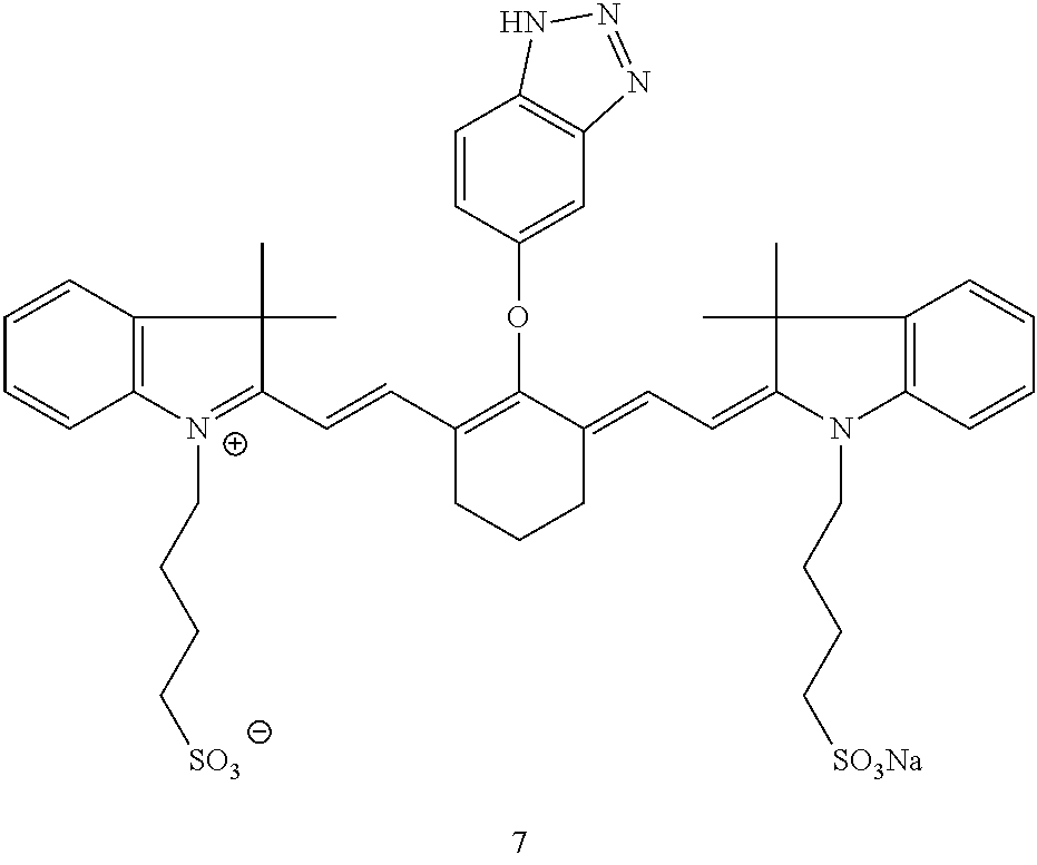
C1(C=CC2=C(OC3=CC4=C(C=C3)NN=N4)C(=CC=C3N(CCCC[SO3Na])C4=C(C3(C)C)C=CC=C4)CCC2)=[N+](CCCC[SO3])C2=C(C1(C)C)C=CC=C2
